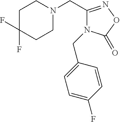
C1N(CC2=NOC(=O)N2CC2=CC=C(F)C=C2)CCC(F)(F)C1
